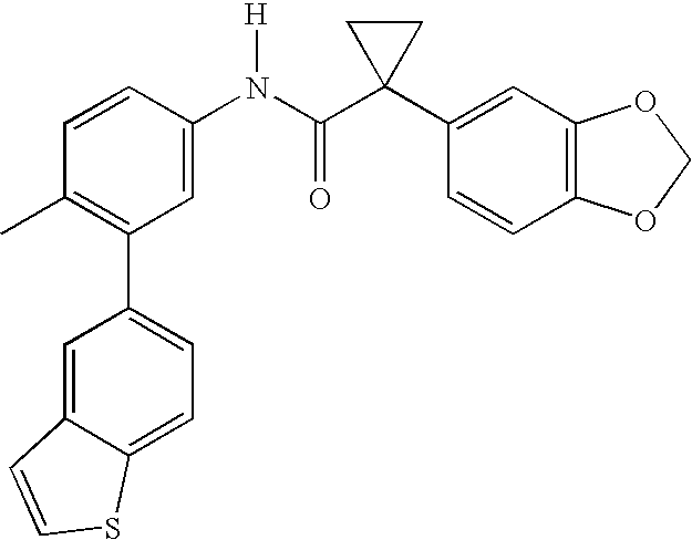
C1(C2=C(C)C=CC(N(C(C3(C4=CC5=C(C=C4)OCO5)CC3)=O)[H])=C2)=CC=C2C(=C1)C=CS2
